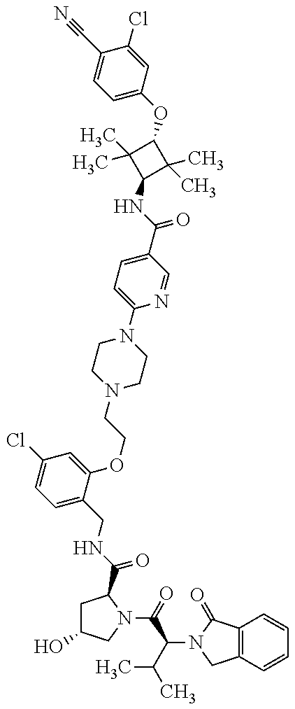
C1=C(CNC(=O)C2CC(O)CN2C(=O)C(C(C)C)N2C(=O)C3=C(C2)C=CC=C3)C(OCCN2CCN(C3=CC=C(C(=O)NC4C(C)(C)C(OC5=CC=C(C#N)C(Cl)=C5)C4(C)C)C=N3)CC2)=CC(Cl)=C1
